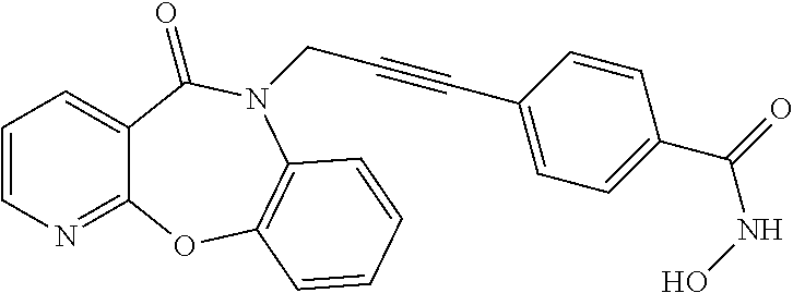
C1=CN=C2C(=C1)C(=O)N(CC#CC1=CC=C(C(=O)NO)C=C1)C1=C(O2)C=CC=C1
